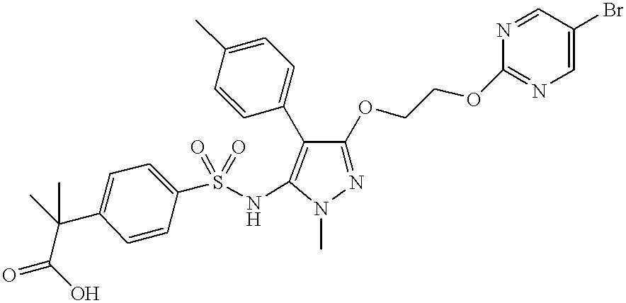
N1=C(OCCOC2=NC=C(Br)C=N2)C(C2=CC=C(C)C=C2)=C(NS(=O)(=O)C2=CC=C(C(C(O)=O)(C)C)C=C2)N1C
